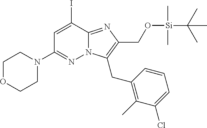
C1(I)=CC(N2CCOCC2)=NN2C1=NC(CO[Si](C)(C)C(C)(C)C)=C2CC1=C(C)C(Cl)=CC=C1
